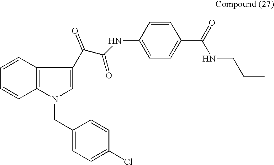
C1=CC2=C(C=C1)N(CC1=CC=C(Cl)C=C1)C=C2C(C(=O)NC1=CC=C(C(=O)NCCC)C=C1)=O
